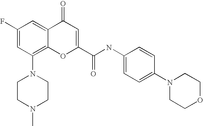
C1CN(C)CCN1C1=C2C(=CC(F)=C1)C(=O)C=C(C(=O)NC1=CC=C(N3CCOCC3)C=C1)O2
